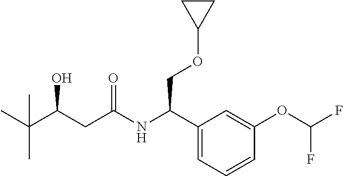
C(C(CC(=O)NC(C1=CC=CC(OC(F)F)=C1)COC1CC1)O)(C)(C)C
